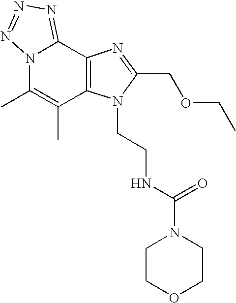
N12C(C)=C(C)C3=C(C1=NN=N2)N=C(COCC)N3CCNC(N1CCOCC1)=O
